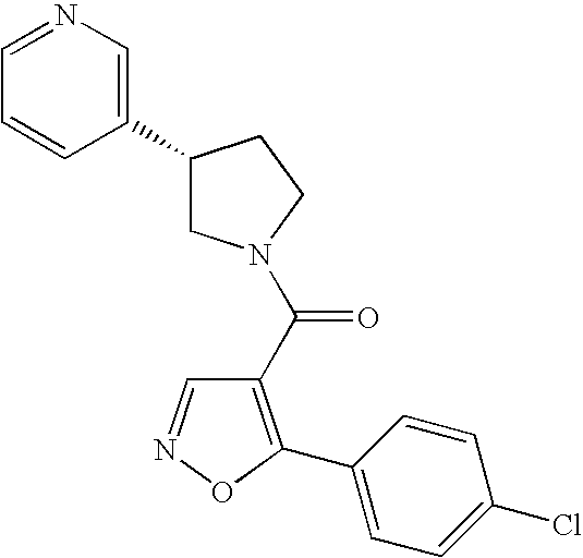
C1=NC=C(C2CN(C(C3=C(C4=CC=C(Cl)C=C4)ON=C3)=O)CC2)C=C1
